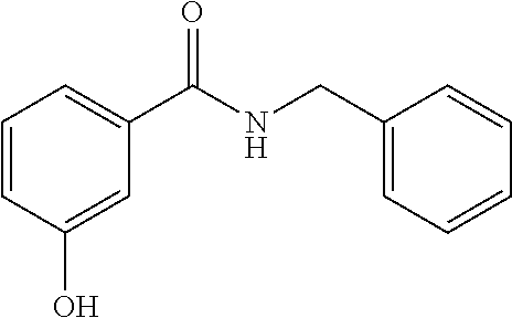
C1=CC(O)=CC(C(NCC2=CC=CC=C2)=O)=C1
